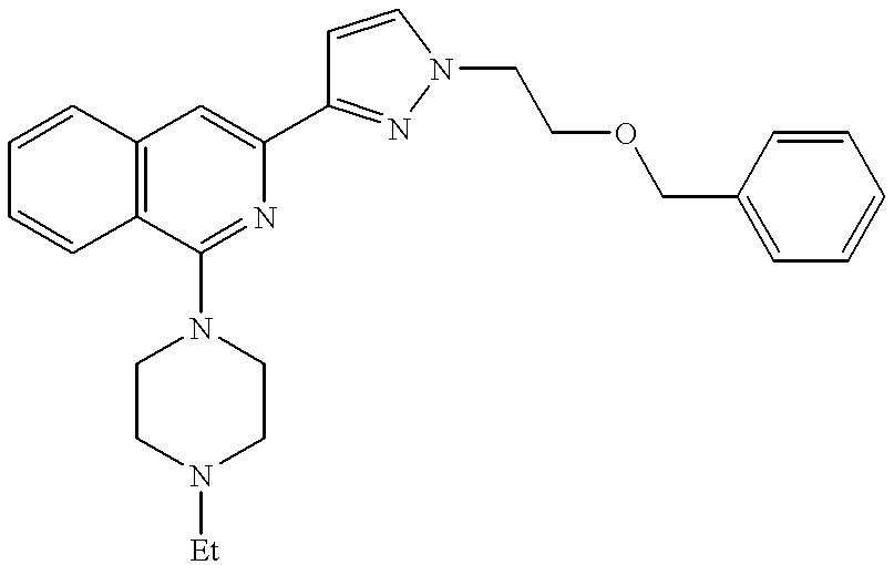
C1=CC2=C(C=C1)C(N1CCN([Et])CC1)=NC(C1=NN(CCOCC3=CC=CC=C3)C=C1)=C2
